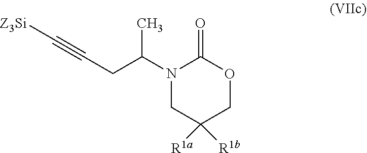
N1(C(CC#C[Z3Si])C)CC([R1b])([R1a])COC1=O
